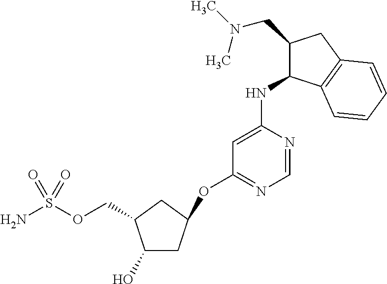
C1(O)C(COS(N)(=O)=O)CC(OC2=NC=NC(NC3C(CN(C)C)CC4=C3C=CC=C4)=C2)C1
